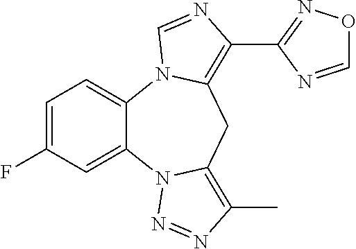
C1=C(F)C=C2C(=C1)N1C(=C(C3=NOC=N3)N=C1)CC1=C(C)N=NN21
